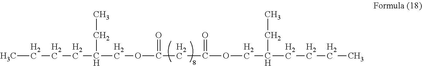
C(C)CCC(COC(CC(OCC(CCCC)CC)=O)=O)CC
